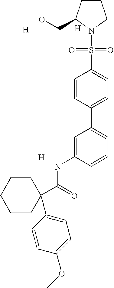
[H].[H].[H].C1=C(NC(=O)C2(C3=CC=C(OC)C=C3)CCCCC2)C=CC=C1C1=CC=C(S(=O)(=O)N2C(CO)CCC2)C=C1
